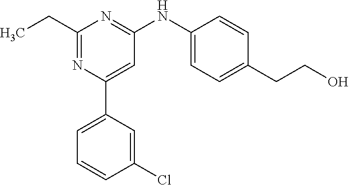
C1=C(C2=CC=CC(Cl)=C2)N=C(CC)N=C1NC1=CC=C(CCO)C=C1
